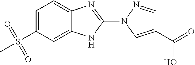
C1=C(S(C)(=O)=O)C=C2C(=C1)N=C(N1C=C(C(=O)O)C=N1)N2
